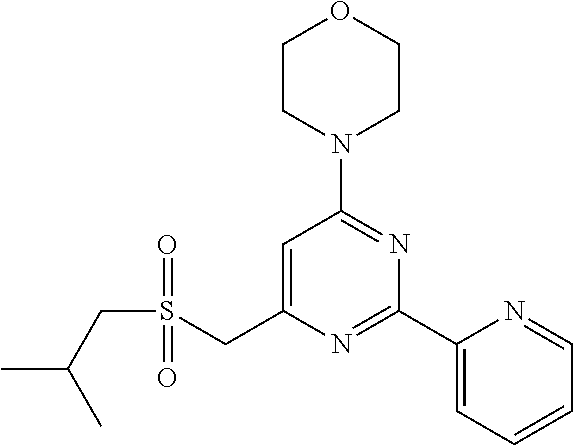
C1CN(C2=NC(C3=CC=CC=N3)=NC(CS(CC(C)C)(=O)=O)=C2)CCO1
